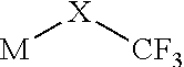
[M][X][CF3]
